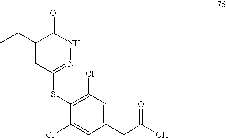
C1(C(C)C)=CC(SC2=C(Cl)C=C(CC(O)=O)C=C2Cl)=NNC1=O
